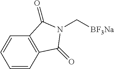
C1=CC=CC2=C1C(=O)N(C[BF3Na])C2=O
